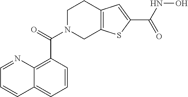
O=C(N1CC2=C(CC1)C=C(C(NO)=O)S2)C1=C2C(=CC=C1)C=CC=N2
